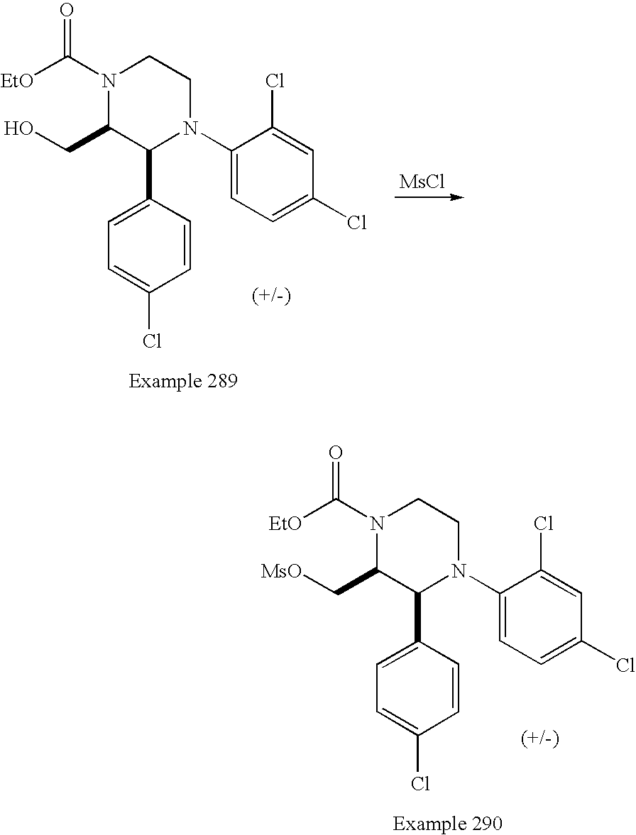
[MsCl].C1(N2CCN(C([EtO])=O)C(CO)C2C2=CC=C(Cl)C=C2)=CC=C(Cl)C=C1Cl.C1(N2CCN(C([EtO])=O)C(C[MsO])C2C2=CC=C(Cl)C=C2)=CC=C(Cl)C=C1Cl
